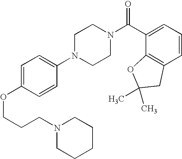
C(COC1=CC=C(N2CCN(C(C3=CC=CC4=C3OC(C)(C)C4)=O)CC2)C=C1)CN1CCCCC1
